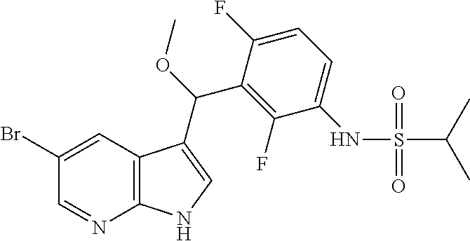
C1(Br)=CC2=C(N=C1)NC=C2C(OC)C1=C(F)C(NS(C(C)C)(=O)=O)=CC=C1F
